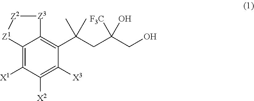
C12=C([X1])C([X2])=C([X3])C(C(CC(CO)([F3C])O)(C)C)=C1[Z3][Z2][Z1]2
